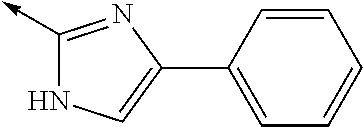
C1=C(C2=CNC(->C)=N2)C=CC=C1
